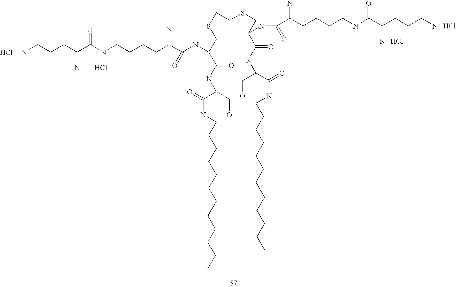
NCCCC(C(NCCCCC(C(NC(CSCCSCC(C(NC(CO)C(NCCCCCCCCCCCC)=O)=O)NC(C(CCCCNC(C(CCCN)N)=O)N)=O)C(NC(C(NCCCCCCCCCCCC)=O)CO)=O)=O)N)=O)N.Cl.Cl.Cl.Cl
